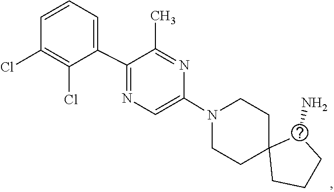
C1C2(CCCC2N)CCN(C2=CN=C(C3=CC=CC(Cl)=C3Cl)C(C)=N2)C1
